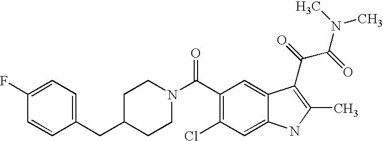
C1(F)=CC=C(CC2CCN(C(C3=C(Cl)C=C4C(=C3)C(C(=O)C(=O)N(C)C)=C(C)N4)=O)CC2)C=C1
